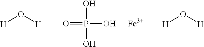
[H]O[H].O=P(O)(O)O.[Fe].[H]O[H]
